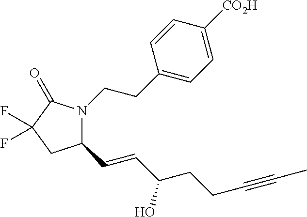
C(CC#CC)C(O)C=CC1N(CCC2=CC=C([CO2H])C=C2)C(=O)C(F)(F)C1
